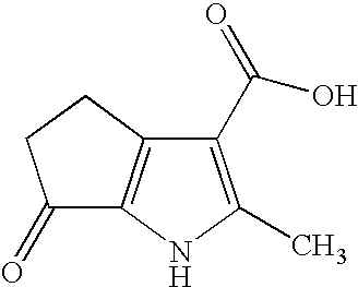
C1(C(=O)O)=C(C)NC2=C1CCC2=O
